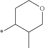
C1C(*)C(C)COC1
